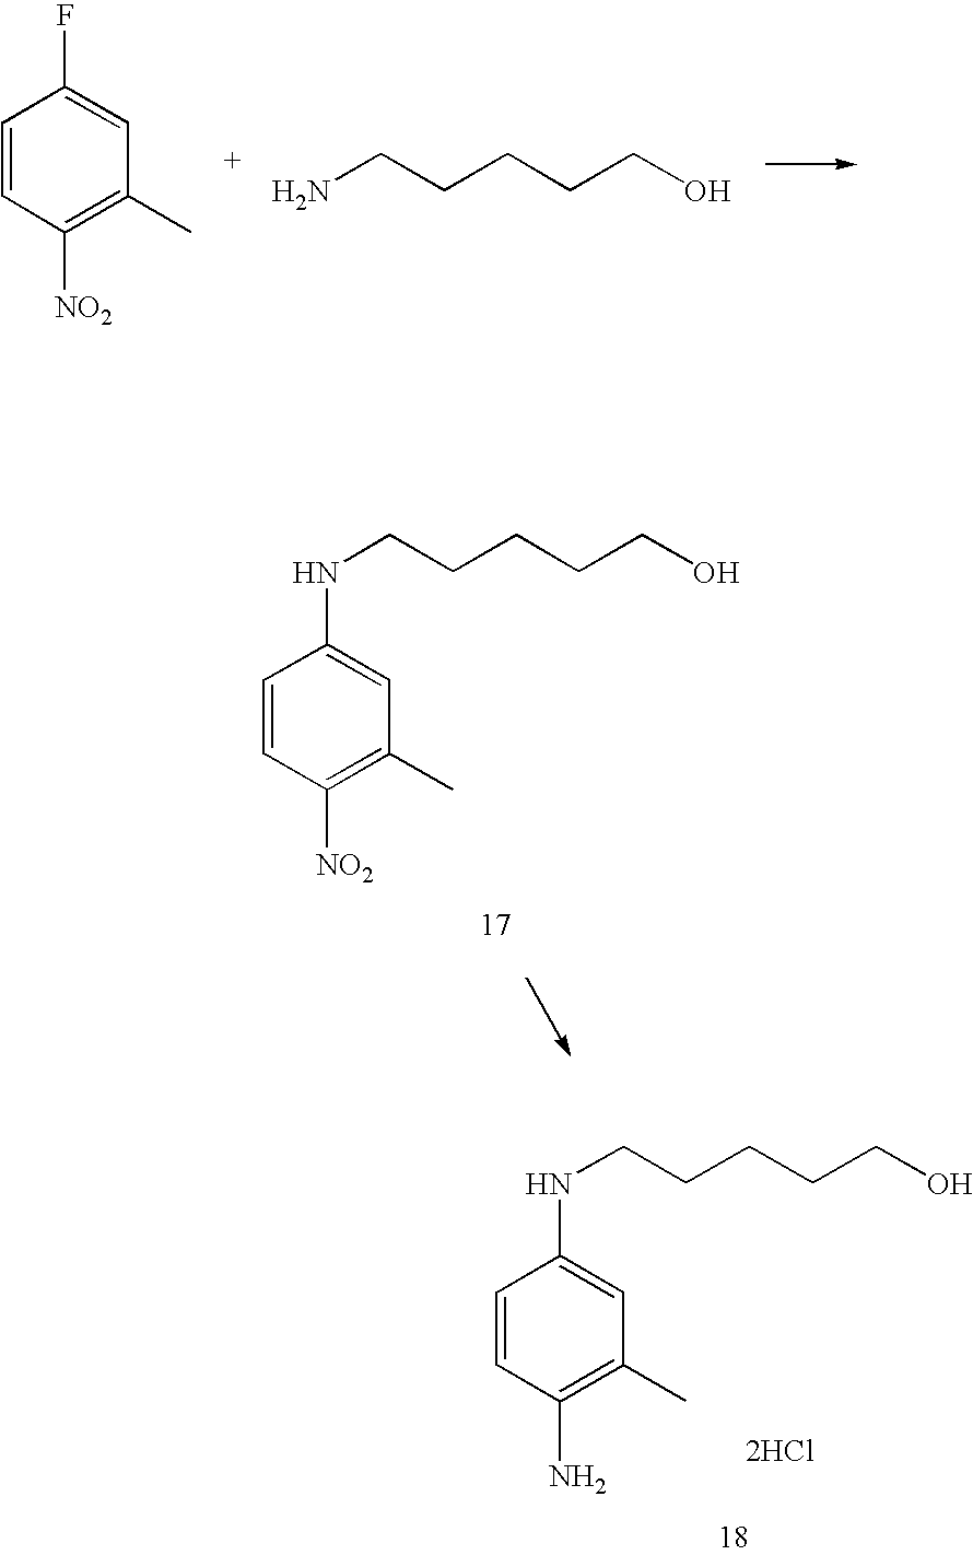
C1=CC([NO2])=C(C)C=C1F.NCCCCCO.N(CCCCCO)C1=CC(C)=C([NO2])C=C1.N(CCCCCO)C1=CC(C)=C(N)C=C1.[2HCl]
